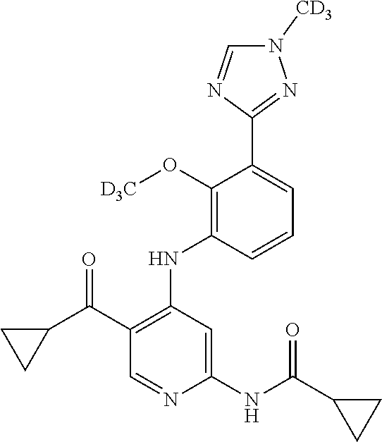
C1(C(C2CC2)=O)=C(NC2=C(O[D3C])C(C3=NN([CD3])C=N3)=CC=C2)C=C(NC(C2CC2)=O)N=C1
